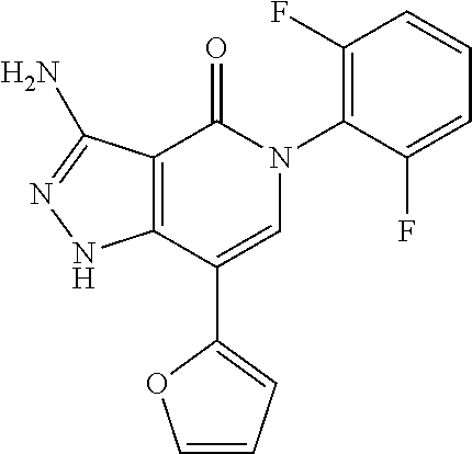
C12=C(C(C3=CC=CO3)=CN(C3=C(F)C=CC=C3F)C1=O)NN=C2N
